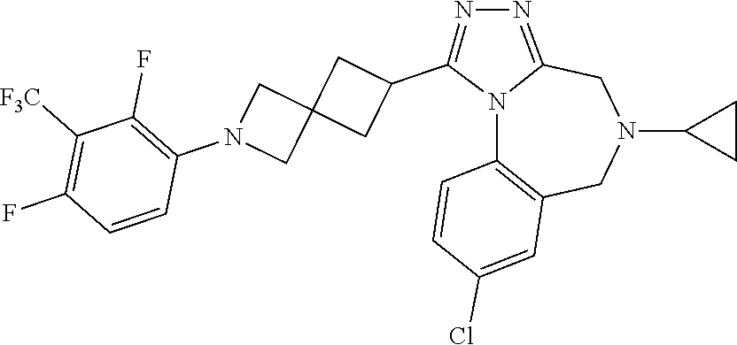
N12C3=C(CN(C4CC4)CC1=NN=C2C1CC2(C1)CN(C1=C(F)C([F3C])=C(F)C=C1)C2)C=C(Cl)C=C3
